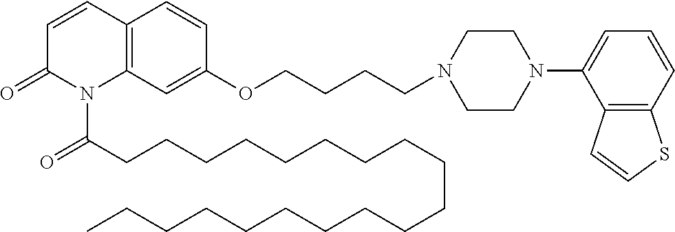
C1=CC2=C(N(C(CCCCCCCCCCCCCCCCCCC)=O)C1=O)C=C(OCCCCN1CCN(C3=CC=CC4=C3C=CS4)CC1)C=C2
